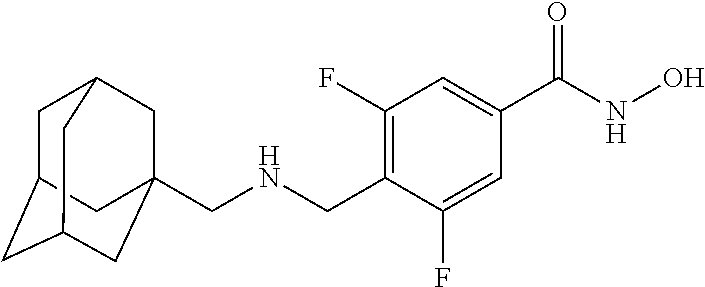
C1C2CC3CC(CNCC4=C(F)C=C(C(NO)=O)C=C4F)(CC1C3)C2
